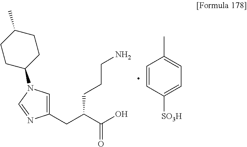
C1CC(N2C=C(CC(C(O)=O)CCCN)N=C2)CCC1C.C1=CC([SO3H])=CC=C1C
